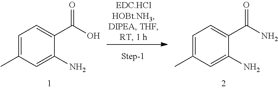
C1=C(C)C=C(N)C(C(O)=O)=C1.C1=C(C)C=C(N)C(C(N)=O)=C1
